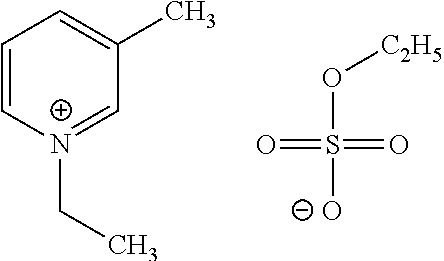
[C2H5]OS([O-])(=O)=O.[N+]1(CC)=CC(C)=CC=C1
